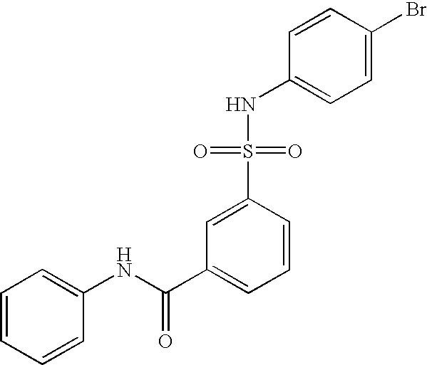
C1=CC=CC(NC(C2=CC=CC(S(=O)(=O)NC3=CC=C(Br)C=C3)=C2)=O)=C1
